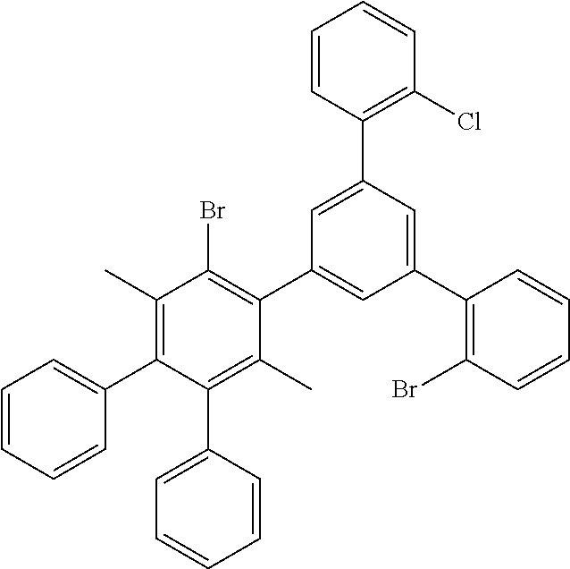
C1(C)=C(C2=CC=CC=C2)C(C2=CC=CC=C2)=C(C)C(C2=CC(C3=C(Br)C=CC=C3)=CC(C3=C(Cl)C=CC=C3)=C2)=C1Br
